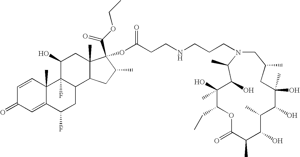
C1(C)(O)C(CC)OC(=O)C(C)C(O)C(C)C(O)C(C)(O)CC(C)CN(CCCNCCC(OC2(C(OCC)=O)C3(C)C(C4CC(F)C5=CC(=O)C=CC5(C)C4(F)C(O)C3)CC2C)=O)C(C)C1O
